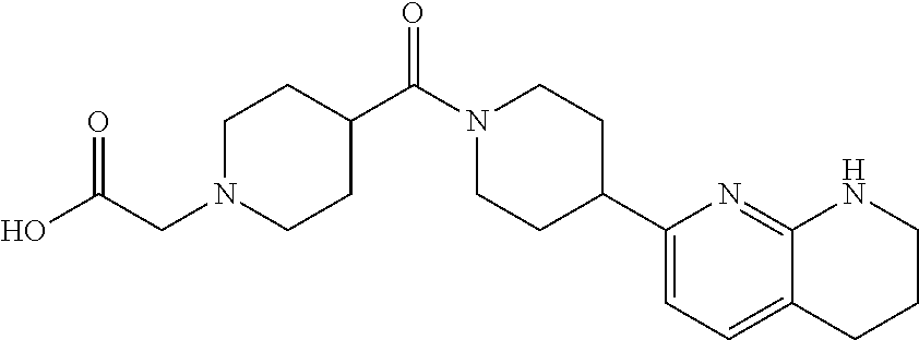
C1N(CC(O)=O)CCC(C(N2CCC(C3=CC=C4C(=N3)NCCC4)CC2)=O)C1
